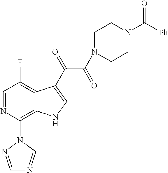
C1(N2N=CN=C2)=C2C(=C(F)C=N1)C(C(=O)C(=O)N1CCN(C([Ph])=O)CC1)=CN2
